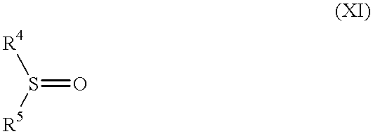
[R4]S([R5])=O
